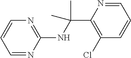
C1=CN=C(NC(C2=C(Cl)C=CC=N2)(C)C)N=C1
